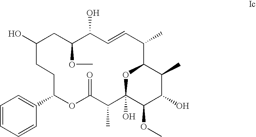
C1=CC=CC(C2OC(=O)C(C)C3(O)OC(C(C)C=CC(O)C(OC)CC(O)CC2)C(C)C(O)C3OC)=C1
